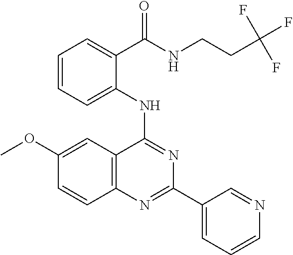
C1(OC)=CC2=C(C=C1)N=C(C1=CC=CN=C1)N=C2NC1=CC=CC=C1C(=O)NCCC(F)(F)F
